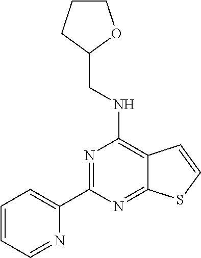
C1=CC=NC(C2=NC(NCC3OCCC3)=C3C(=N2)SC=C3)=C1
